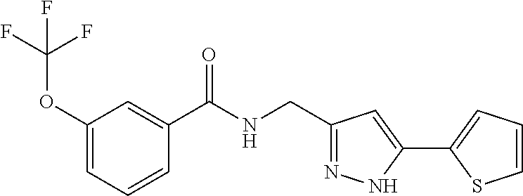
C1=C(OC(F)(F)F)C=C(C(NCC2=NNC(C3=CC=CS3)=C2)=O)C=C1
